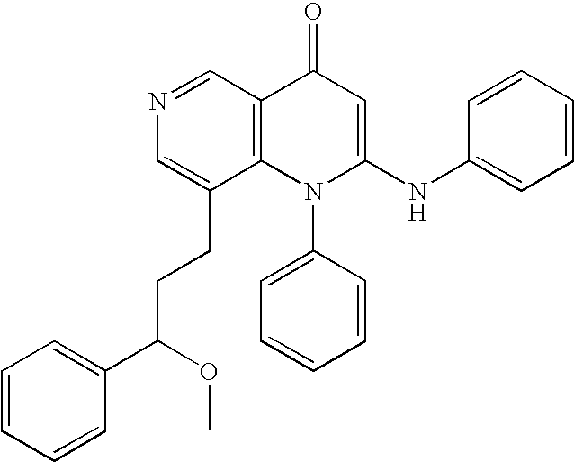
N1=CC2=C(C(CCC(C3=CC=CC=C3)OC)=C1)N(C1=CC=CC=C1)C(NC1=CC=CC=C1)=CC2=O
